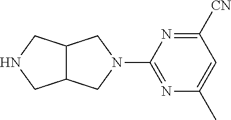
C12C(CN(C3=NC(C)=CC([CN])=N3)C1)CNC2
